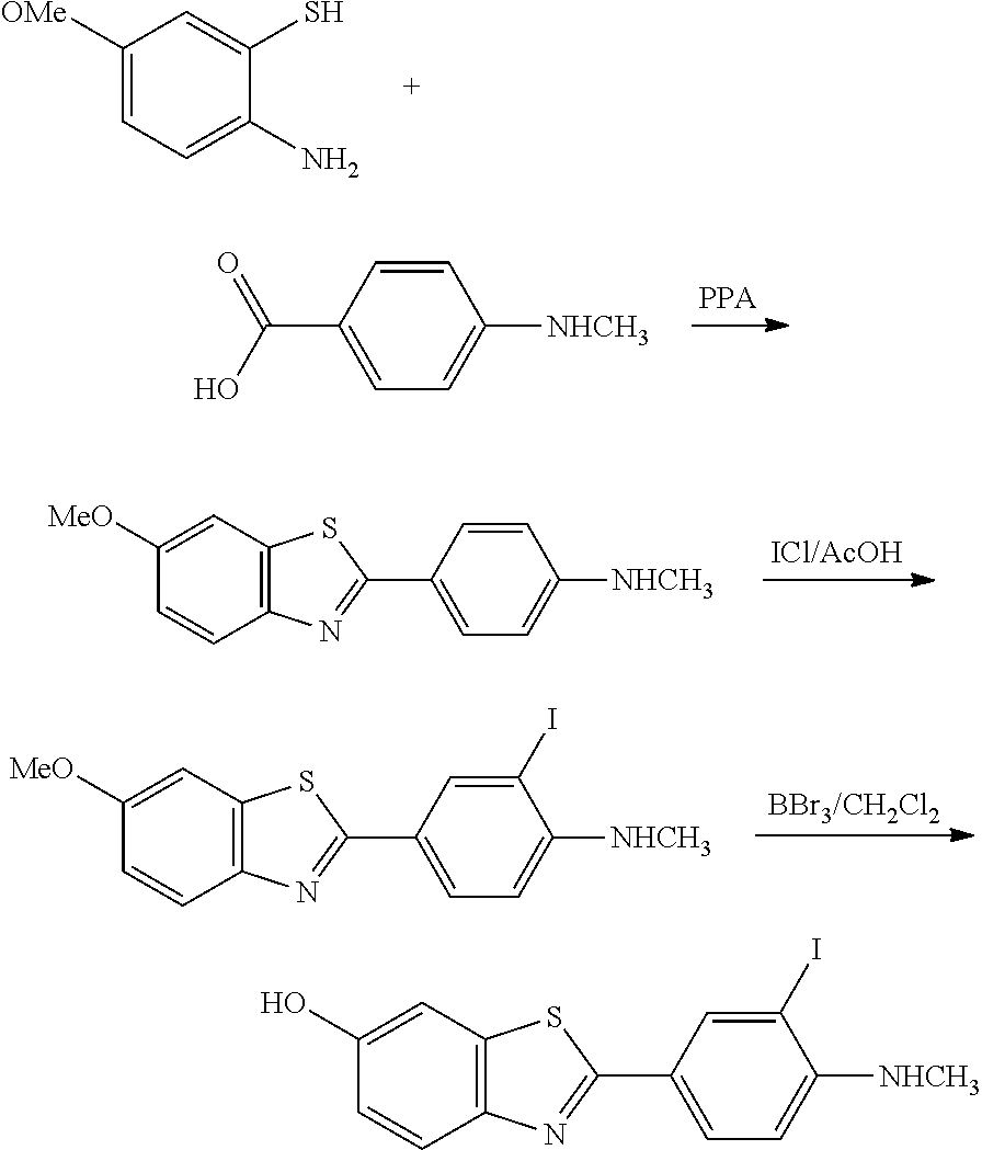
C1([OMe])=CC=C(N)C(S)=C1.C1=C([NHCH3])C=CC(C(O)=O)=C1.C1([MeO])=CC2=C(C=C1)N=C(C1=CC=C([NHCH3])C=C1)S2.C1([MeO])=CC2=C(C=C1)N=C(C1=CC=C([NHCH3])C(I)=C1)S2.[BBr3/CH2Cl2].C1(O)=CC2=C(C=C1)N=C(C1=CC=C([NHCH3])C(I)=C1)S2
